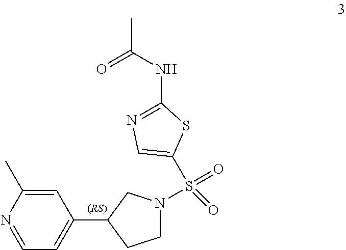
C1(C)=CC(C2CCN(S(=O)(=O)C3=CN=C(NC(C)=O)S3)C2)=CC=N1
